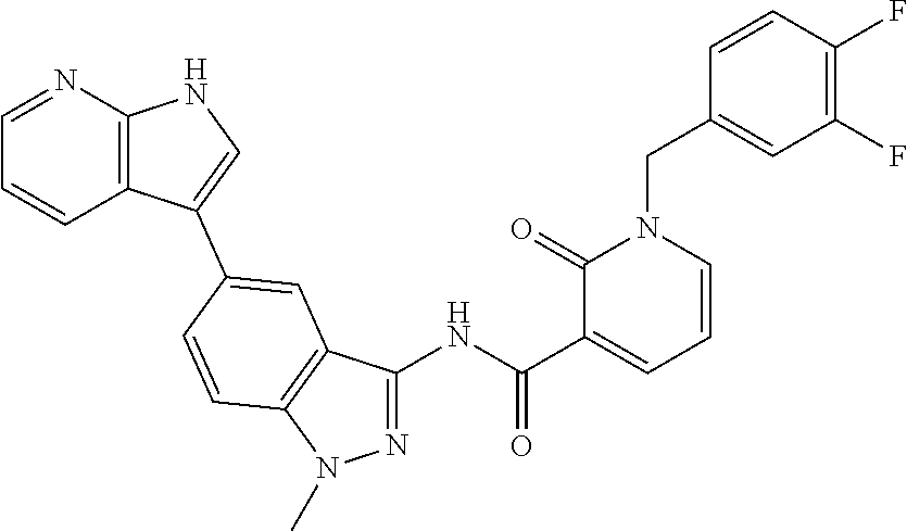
N(C(=O)C1=CC=CN(CC2=CC(F)=C(F)C=C2)C1=O)C1=NN(C)C2=C1C=C(C1=CNC3=C1C=CC=N3)C=C2
